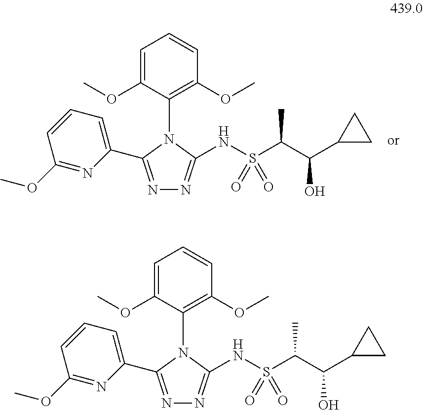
N(C1=NN=C(C2=CC=CC(OC)=N2)N1C1=C(OC)C=CC=C1OC)S(C(C(C1CC1)O)C)(=O)=O.N(C1=NN=C(C2=CC=CC(OC)=N2)N1C1=C(OC)C=CC=C1OC)S(C(C(C1CC1)O)C)(=O)=O
